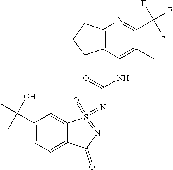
C1(C(C)(O)C)=CC=C2C(=C1)S(=O)(=NC(NC1=C(C)C(C(F)(F)F)=NC3=C1CCC3)=O)=NC2=O
